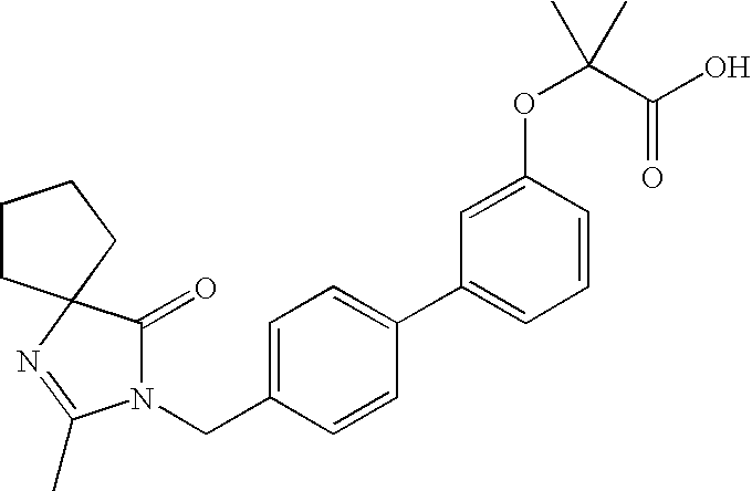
N1(CC2=CC=C(C3=CC=CC(OC(C(O)=O)(C)C)=C3)C=C2)C(=O)C2(N=C1C)CCCC2
